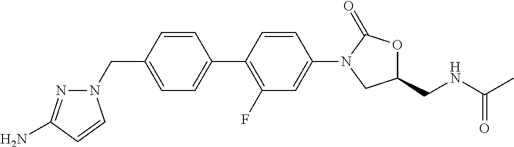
C1=CC(C2=CC=C(CN3N=C(N)C=C3)C=C2)=C(F)C=C1N1CC(CNC(C)=O)OC1=O
